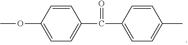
C1(OC)=CC=C(C(=O)C2=CC=C(C)C=C2)C=C1
